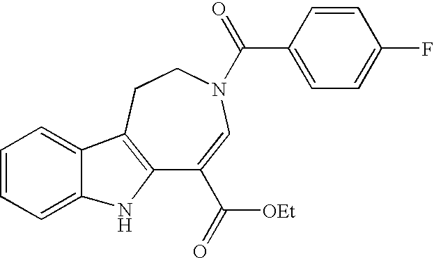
C12=C(CCN(C(=O)C3=CC=C(F)C=C3)C=C1C([OEt])=O)C1=CC=CC=C1N2
